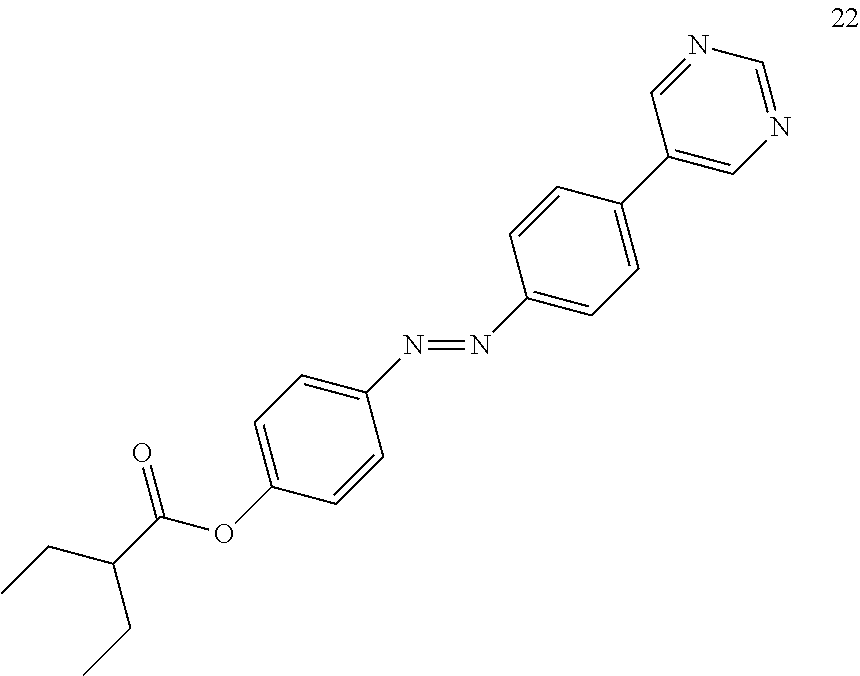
C1(N=NC2=CC=C(C3=CN=CN=C3)C=C2)=CC=C(OC(C(CC)CC)=O)C=C1
